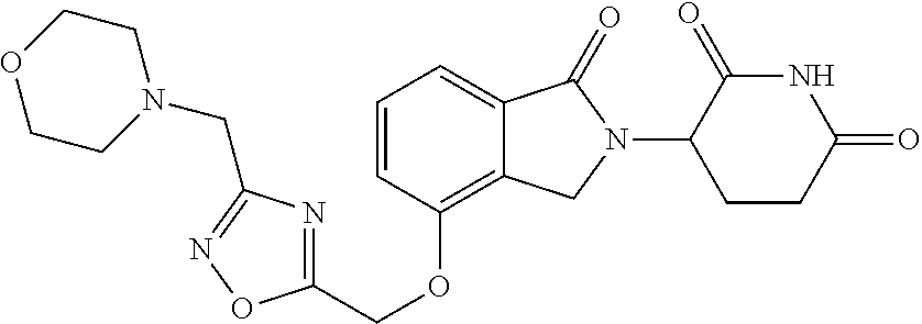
C1(COC2=C3C(=CC=C2)C(=O)N(C2CCC(=O)NC2=O)C3)=NC(CN2CCOCC2)=NO1
